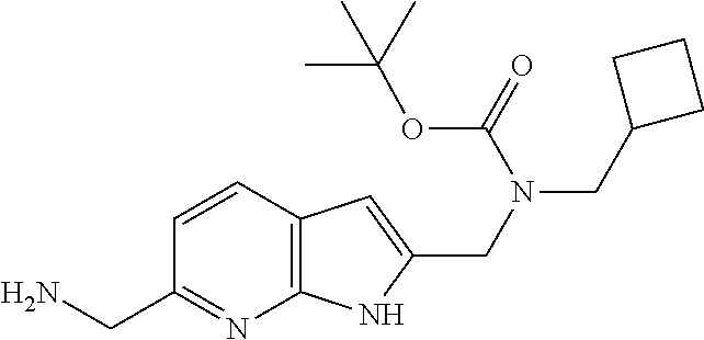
C(C1=NC2=C(C=C1)C=C(CN(CC1CCC1)C(=O)OC(C)(C)C)N2)N
